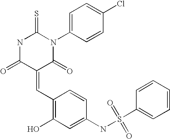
N1C(=O)C(=CC2=C(O)C=C(NS(C3=CC=CC=C3)(=O)=O)C=C2)C(=O)N(C2=CC=C(Cl)C=C2)C1=S
